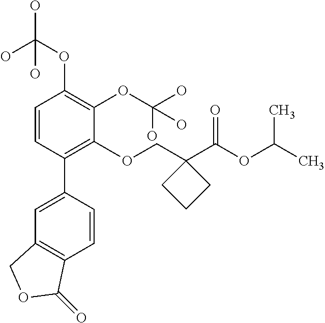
C1=CC(C2=CC3=C(C=C2)C(=O)OC3)=C(OCC2(C(OC(C)C)=O)CCC2)C(OC(O)(O)O)=C1OC(O)(O)O
